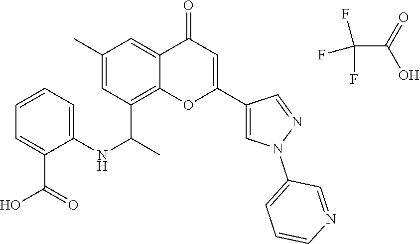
C12=C(C(C)NC3=CC=CC=C3C(O)=O)C=C(C)C=C1C(=O)C=C(C1=CN(C3=CC=CN=C3)N=C1)O2.FC(F)(F)C(=O)O
